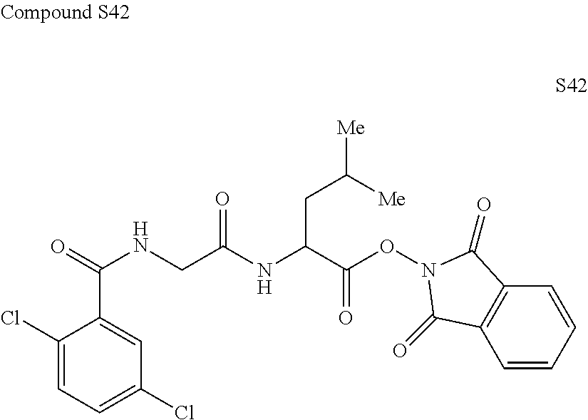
C1(Cl)=CC=C(Cl)C=C1C(=O)NCC(NC(C(ON1C(=O)C2=C(C1=O)C=CC=C2)=O)CC([Me])[Me])=O
